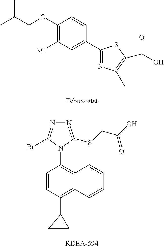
C1(OCC(C)C)=C([NC])C=C(C2=NC(C)=C(C(O)=O)S2)C=C1.C1=CC(C2CC2)=C2C(=C1N1C(SCC(=O)O)=NN=C1Br)C=CC=C2
